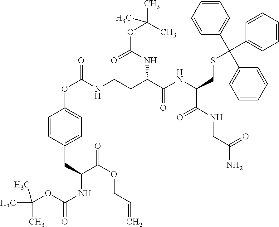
C1=CC(CC(NC(=O)OC(C)(C)C)C(OCC=C)=O)=CC=C1OC(NCCC(C(NC(CSC(C1=CC=CC=C1)(C1=CC=CC=C1)C1=CC=CC=C1)C(=O)NCC(=O)N)=O)NC(=O)OC(C)(C)C)=O
